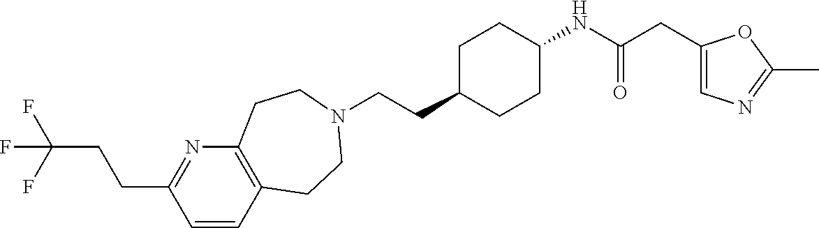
C1=CC2=C(N=C1CCC(F)(F)F)CCN(CCC1CCC(NC(CC3=CN=C(C)O3)=O)CC1)CC2
